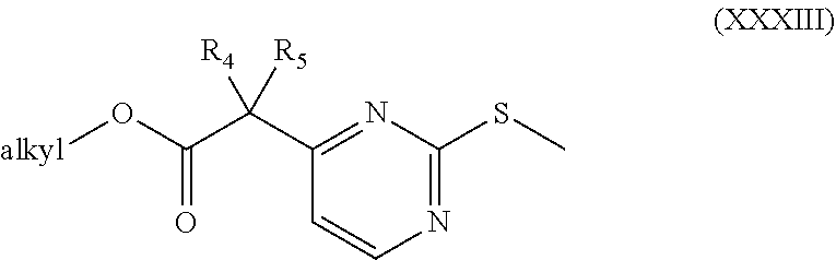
[alkyl]OC(C(C1=NC(SC)=NC=C1)([R4])[R5])=O
